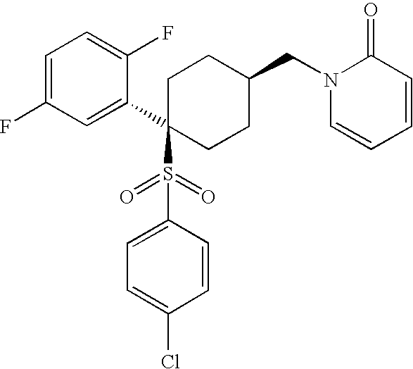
C1=C(F)C=C(C2(S(C3=CC=C(Cl)C=C3)(=O)=O)CCC(CN3C=CC=CC3=O)CC2)C(F)=C1
